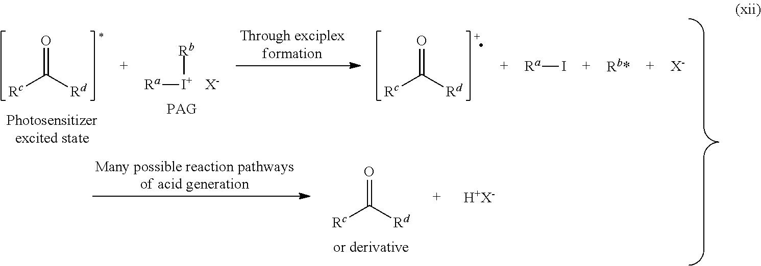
[Ra][I+][Rb].[X-].[Ra]I.[Rc]C([Rd])=O.[Rc]C([Rd])=O.[Rc]C([Rd])=O.[Rb*].[X-].[H+X-]
